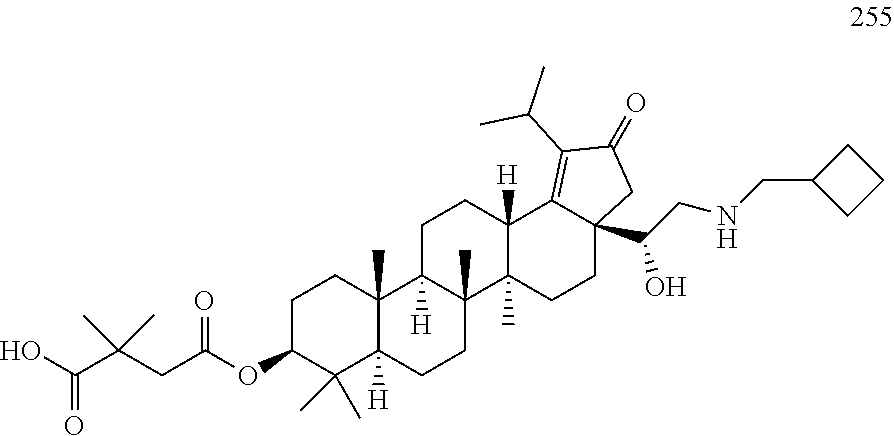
OC(C(CC(OC1C(C)(C)C2([H])C(C)(CC1)C1([H])C(C)(CC2)C2(C)C([H])(CC1)C1=C(C(C)C)C(=O)CC1(C(CNCC1CCC1)O)CC2)=O)(C)C)=O
